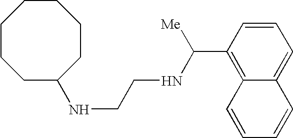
C1C(NCCNC(C2=C3C(=CC=C2)C=CC=C3)[Me])CCCCCC1
